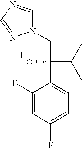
C1(F)=CC(F)=CC=C1C(CN1C=NC=N1)(C(C)C)O.[H]
